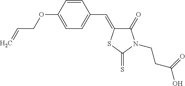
C1(OCC=C)=CC=C(C=C2C(=O)N(CCC(O)=O)C(=S)S2)C=C1
